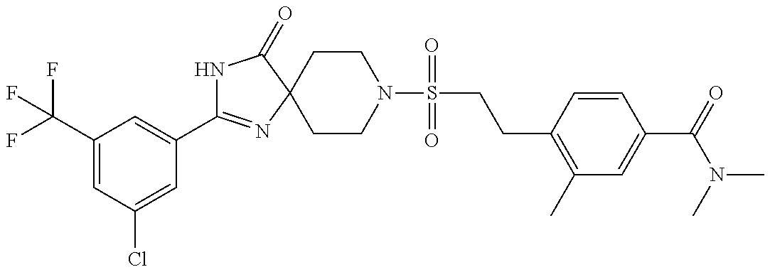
N1C(C2=CC(C(F)(F)F)=CC(Cl)=C2)=NC2(C1=O)CCN(S(CCC1=C(C)C=C(C(=O)N(C)C)C=C1)(=O)=O)CC2
